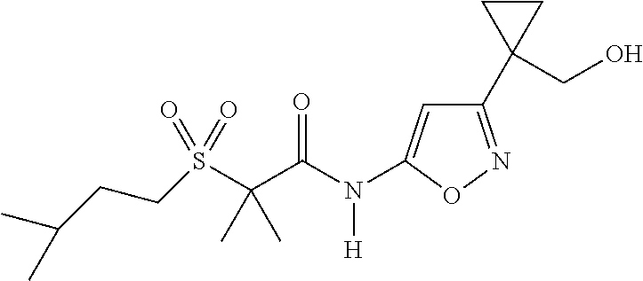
N(C(C(S(CCC(C)C)(=O)=O)(C)C)=O)(C1=CC(C2(CO)CC2)=NO1)[H]
